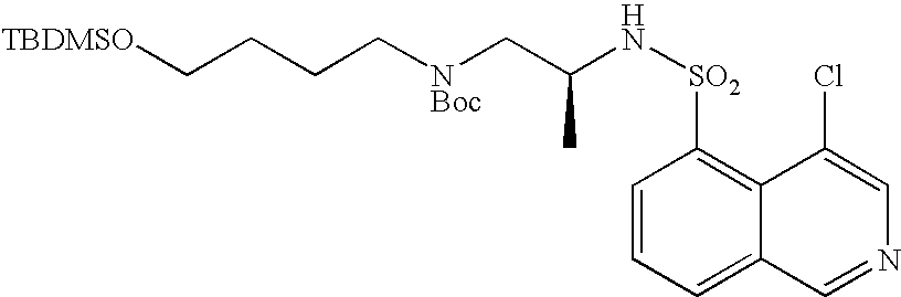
C(CCC[NBoc]CC(N[SO2]C1=C2C(=CC=C1)C=NC=C2Cl)C)[TBDMSO]
